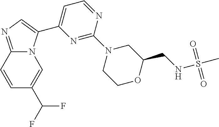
C12=NC=C(C3=CC=NC(N4CCOC(CNS(C)(=O)=O)C4)=N3)N1C=C(C(F)F)C=C2
